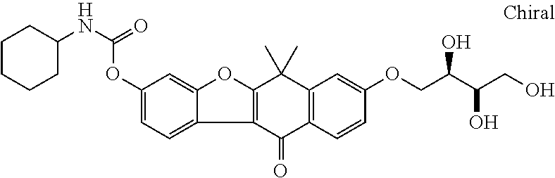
C1CCCC(NC(OC2=CC=C3C(=C2)OC2=C3C(=O)C3=C(C2(C)C)C=C(OCC(C(CO)O)O)C=C3)=O)C1
